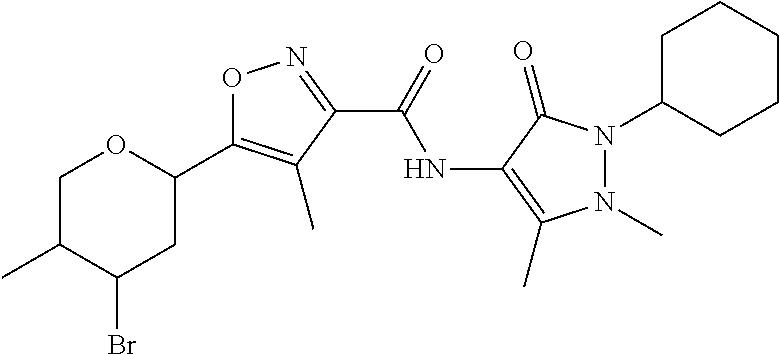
C1C(C)C(Br)CC(C2=C(C)C(C(=O)NC3=C(C)N(C)N(C4CCCCC4)C3=O)=NO2)O1
